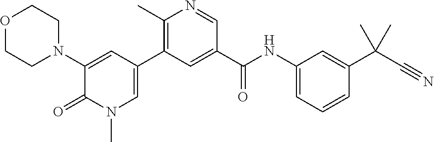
O1CCN(C2=CC(C3=C(C)N=CC(C(NC4=CC=CC(C(C#N)(C)C)=C4)=O)=C3)=CN(C)C2=O)CC1
